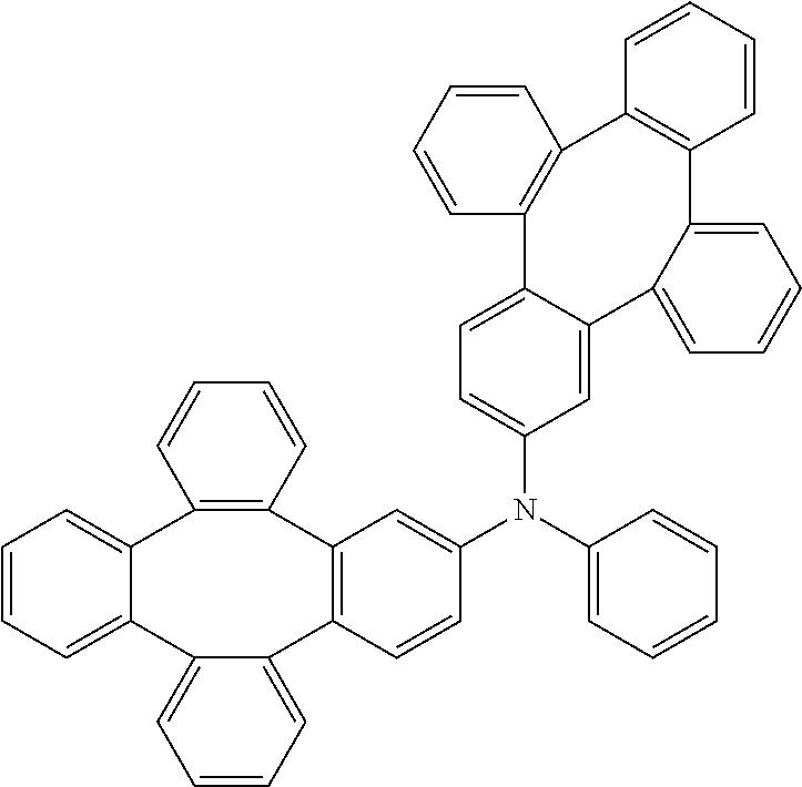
C12=C(C=CC(N(C3=CC=CC=C3)C3=CC=C4C(=C3)C3=CC=CC=C3C3=C(C5=C4C=CC=C5)C=CC=C3)=C1)C1=CC=CC=C1C1=CC=CC=C1C1=C2C=CC=C1
